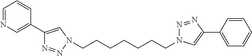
C1=NC=C(C2=CN(CCCCCCCN3N=NC(C4=CC=CC=C4)=C3)N=N2)C=C1
